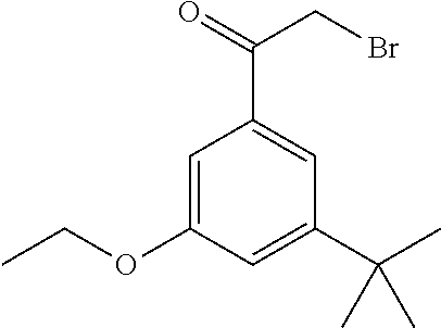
C1=C(OCC)C=C(C(C)(C)C)C=C1C(=O)CBr
